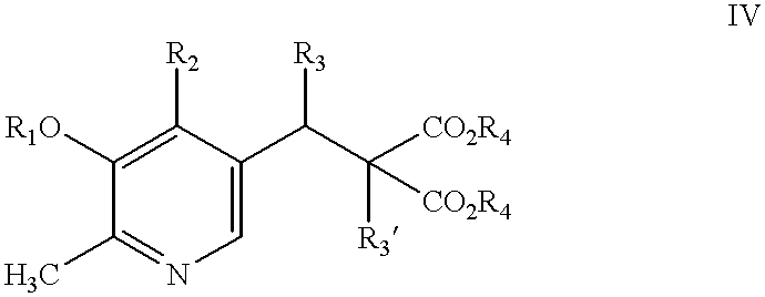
C1([R1O])=C([R2])C(C(C([R3])([CO2R4])[CO2R4])[R3])=CN=C1C
